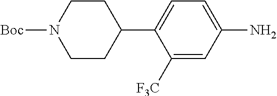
C1([F3C])=CC(N)=CC=C1C1CCN([Boc])CC1
